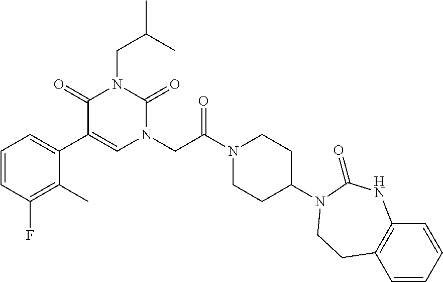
C1(C)=C(F)C=CC=C1C1=CN(CC(N2CCC(N3C(=O)NC4=C(C=CC=C4)CC3)CC2)=O)C(=O)N(CC(C)C)C1=O
